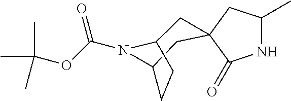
N1C(C)CC2(C1=O)CC1N(C(OC(C)(C)C)=O)C(C2)CC1
